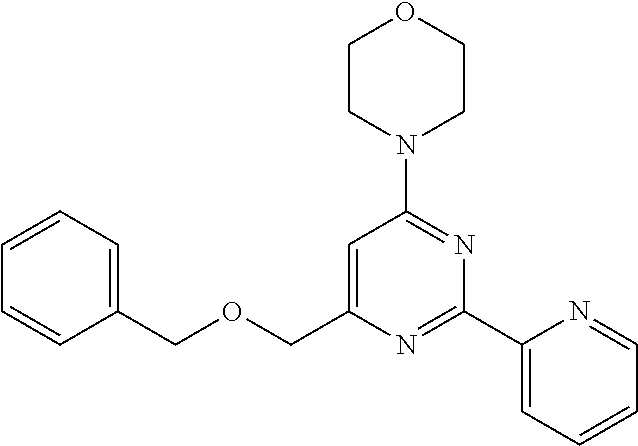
C1CN(C2=NC(C3=CC=CC=N3)=NC(COCC3=CC=CC=C3)=C2)CCO1
